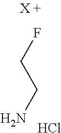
FCCN.Cl
